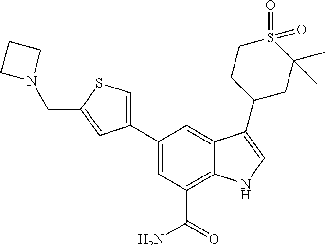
C1(C2=CSC(CN3CCC3)=C2)=CC(C(N)=O)=C2C(=C1)C(C1CC(C)(C)S(=O)(=O)CC1)=CN2
